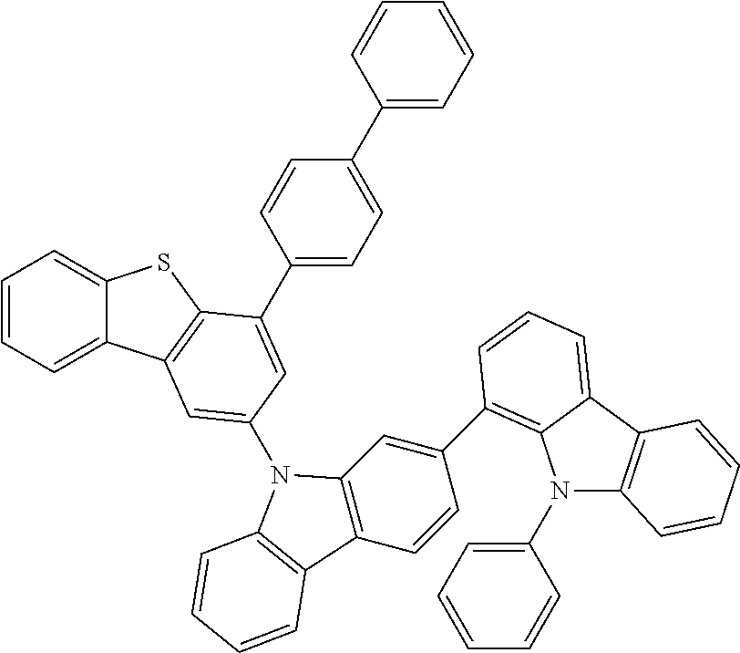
C1=CC=C2C(=C1)SC1=C2C=C(N2C3=C(C=CC(C4=C5N(C6=CC=CC=C6)C6=C(C5=CC=C4)C=CC=C6)=C3)C3=C2C=CC=C3)C=C1C1=CC=C(C2=CC=CC=C2)C=C1
